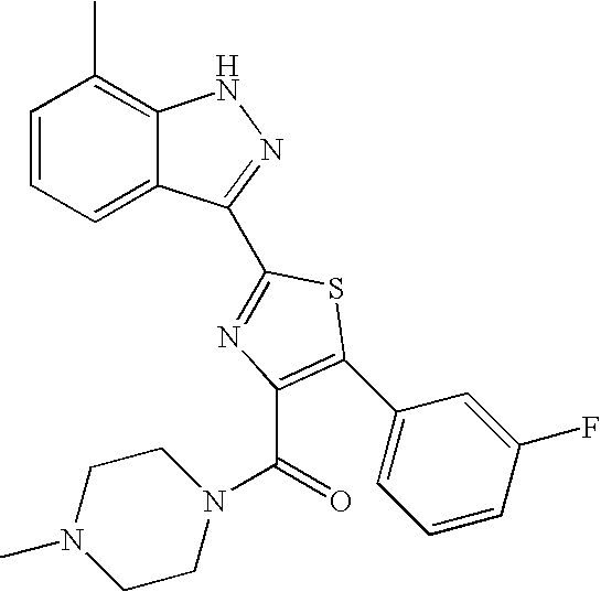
C1=CC=C2C(=C1C)NN=C2C1=NC(C(N2CCN(C)CC2)=O)=C(C2=CC=CC(F)=C2)S1
